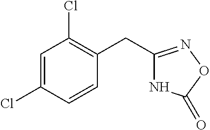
N1C(CC2=C(Cl)C=C(Cl)C=C2)=NOC1=O
